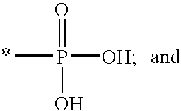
CP(=O)([OH])O
